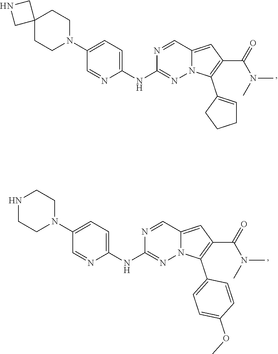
C1(N2CCC3(CC2)CNC3)=CC=C(NC2=NN3C(=CC(C(=O)N(C)C)=C3C3=CCCC3)C=N2)N=C1.C1(N2CCNCC2)=CC=C(NC2=NN3C(=CC(C(=O)N(C)C)=C3C3=CC=C(OC)C=C3)C=N2)N=C1
